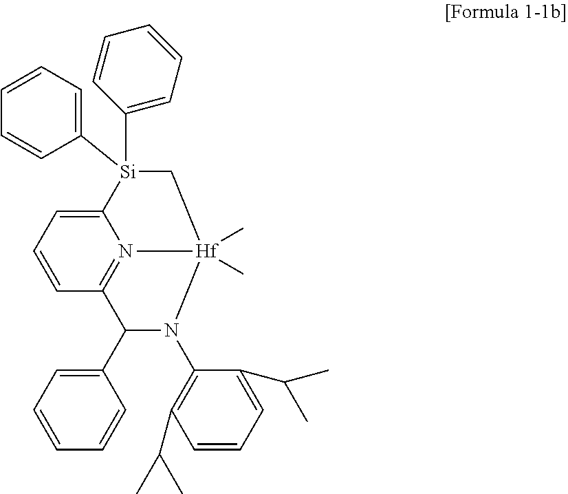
C12=CC=CC3=N1[Hf](C)(C)(C[Si]2(C1=CC=CC=C1)C1=CC=CC=C1)N(C1=C(C(C)C)C=CC=C1C(C)C)C3C1=CC=CC=C1
